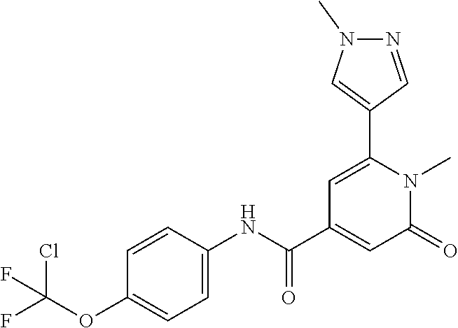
N1=CC(C2=CC(C(NC3=CC=C(OC(Cl)(F)F)C=C3)=O)=CC(=O)N2C)=CN1C
